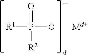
[R1]P(O)(=O)[R2].[Md+]
